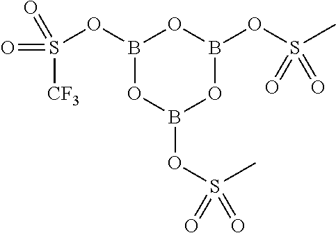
S(OB1OB(OS(=O)(C)=O)OB(OS(=O)(C)=O)O1)([CF3])(=O)=O
